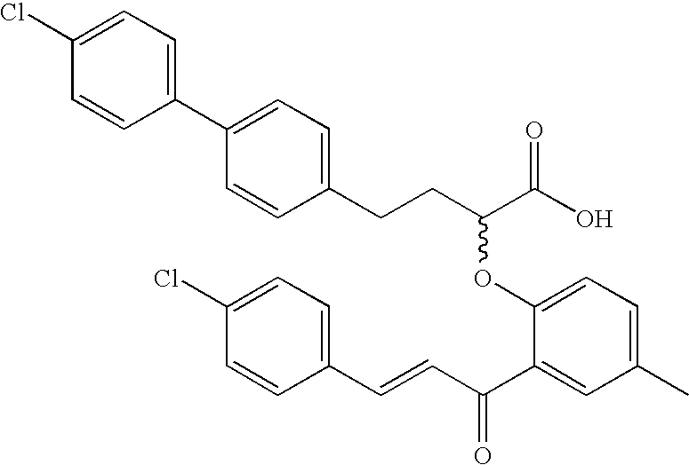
C1(C2=CC=C(Cl)C=C2)=CC=C(CCC(C(O)=O)OC2=CC=C(C)C=C2C(C=CC2=CC=C(Cl)C=C2)=O)C=C1
